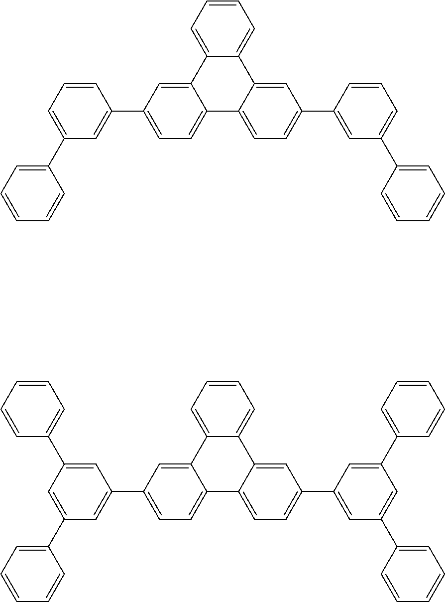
C12=CC(C3=CC(C4=CC=CC=C4)=CC=C3)=CC=C1C1=CC=C(C3=CC(C4=CC=CC=C4)=CC=C3)C=C1C1=CC=CC=C21.C12=CC(C3=CC(C4=CC=CC=C4)=CC(C4=CC=CC=C4)=C3)=CC=C1C1=CC=C(C3=CC(C4=CC=CC=C4)=CC(C4=CC=CC=C4)=C3)C=C1C1=CC=CC=C21
